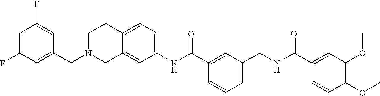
C1=C(F)C=C(CN2CC3=CC(NC(C4=CC(CNC(C5=CC(OC)=C(OC)C=C5)=O)=CC=C4)=O)=CC=C3CC2)C=C1F
